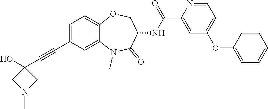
OC1(C#CC2=CC=C3C(=C2)N(C)C(=O)C(NC(C2=CC(OC4=CC=CC=C4)=CC=N2)=O)CO3)CN(C)C1
